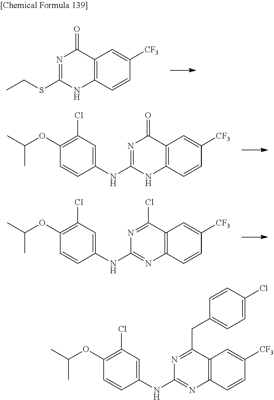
S(C1=NC(=O)C2=C(N1)C=CC([CF3])=C2)CC.C1(NC2=NC(=O)C3=C(N2)C=CC([CF3])=C3)=CC(Cl)=C(OC(C)C)C=C1.C1(NC2=NC3=C(C(Cl)=N2)C=C([CF3])C=C3)=CC(Cl)=C(OC(C)C)C=C1.C1(NC2=NC3=C(C(CC4=CC=C(Cl)C=C4)=N2)C=C([CF3])C=C3)=CC(Cl)=C(OC(C)C)C=C1
